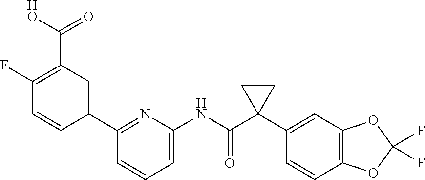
C1(C2=CC(C(=O)[HO])=C(F)C=C2)=NC(NC(C2(C3=CC4=C(C=C3)OC(F)(F)O4)CC2)=O)=CC=C1
